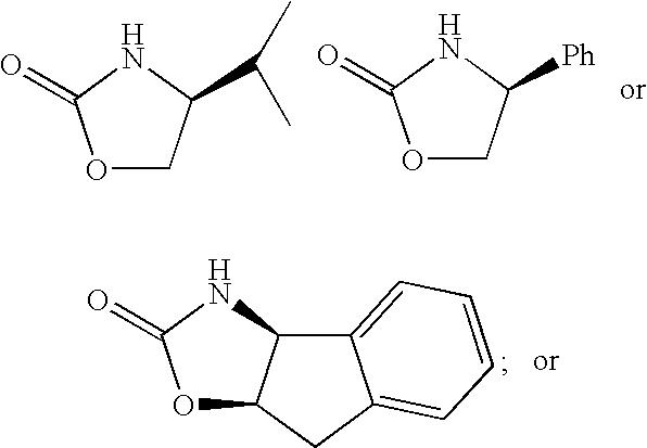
O1CC(C(C)C)NC1=O.O1CC([Ph])NC1=O.C12=CC=CC=C1CC1C2NC(=O)O1
